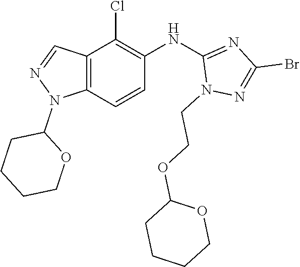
C12=C(C=CC(NC3=NC(Br)=NN3CCOC3CCCCO3)=C1Cl)N(C1CCCCO1)N=C2
